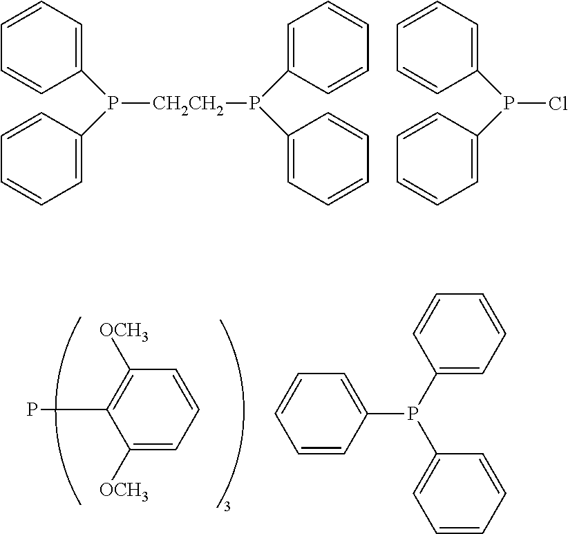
P([CH2CH2]P(C1=CC=CC=C1)C1=CC=CC=C1)(C1=CC=CC=C1)C1=CC=CC=C1.P(Cl)(C1=CC=CC=C1)C1=CC=CC=C1.C1([OCH3])=C(P)C([OCH3])=CC=C1.C1=CC=CC(P(C2=CC=CC=C2)C2=CC=CC=C2)=C1
